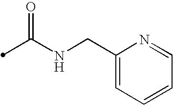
C(NCC1=CC=CC=N1)(C)=O
